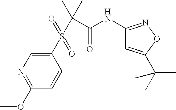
N1=C(OC)C=CC(S(C(C(=O)NC2=NOC(C(C)(C)C)=C2)(C)C)(=O)=O)=C1
